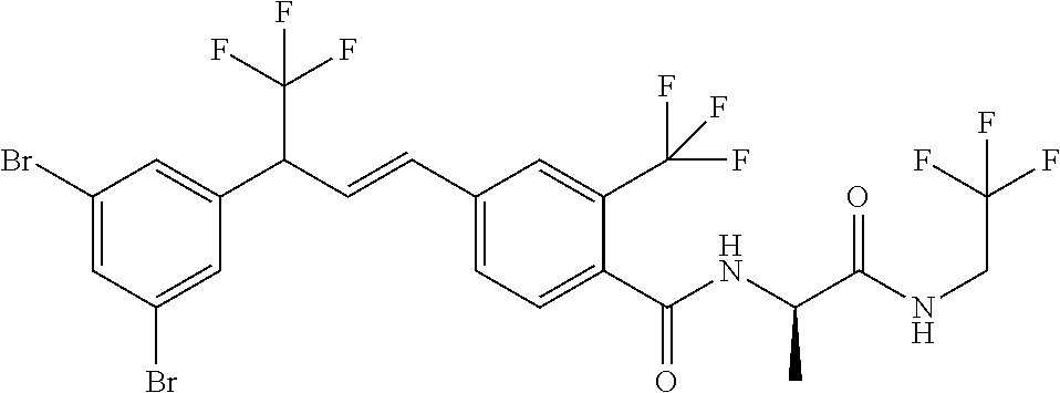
C1(Br)=CC(Br)=CC(C(C=CC2=CC=C(C(NC(C(NCC(F)(F)F)=O)C)=O)C(C(F)(F)F)=C2)C(F)(F)F)=C1
